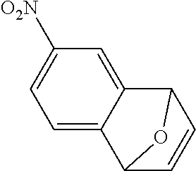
C1=C2C(=CC([O2N])=C1)C1C=CC2O1
